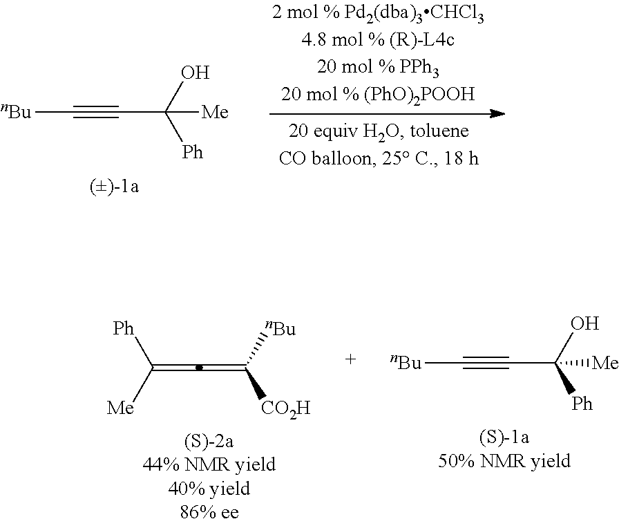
C(=C=C([CO2H])[nBu])([Ph])[Me].[(S)-2a44% NMR yield40% yield86% ee].[nBu]C#CC(O)([Ph])[Me].[nBu]C#CC(O)([Ph])[Me]
